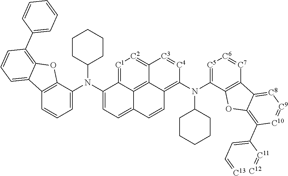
C12=C(C(N(C3=CC=C4C5=C6C(=C(N(C7CCCCC7)C7=[C5][C6]=[C7]C8=C7OC7=C(C(=CC=[C13])[C11]=[C12])[C10]=[C9][C8]=C87)[C4]=[C3]C6=[C2][C1]=C35)C=C4)C3CCCCC3)=CC=C1)OC1=C(C3=CC=CC=C3)C=CC=C21
